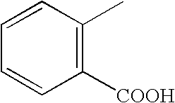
C1=CC(C)=C([COOH])C=C1
